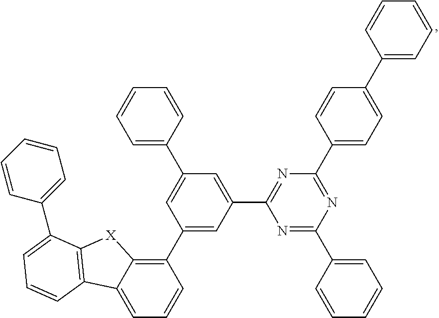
C1(C2=C3C(=CC=C2)C2=C([X]3)C(C3=CC=CC=C3)=CC=C2)=CC(C2=NC(C3=CC=C(C4=CC=CC=C4)C=C3)=NC(C3=CC=CC=C3)=N2)=CC(C2=CC=CC=C2)=C1
